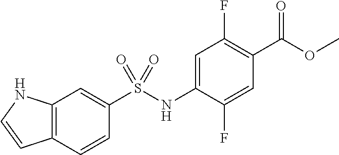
C1=CC2=C(C=C1S(NC1=CC(F)=C(C(OC)=O)C=C1F)(=O)=O)NC=C2
